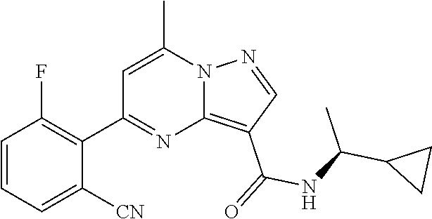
C12=C(C(=O)NC(C3CC3)C)C=NN1C(C)=CC(C1=C(F)C=CC=C1[CN])=N2
